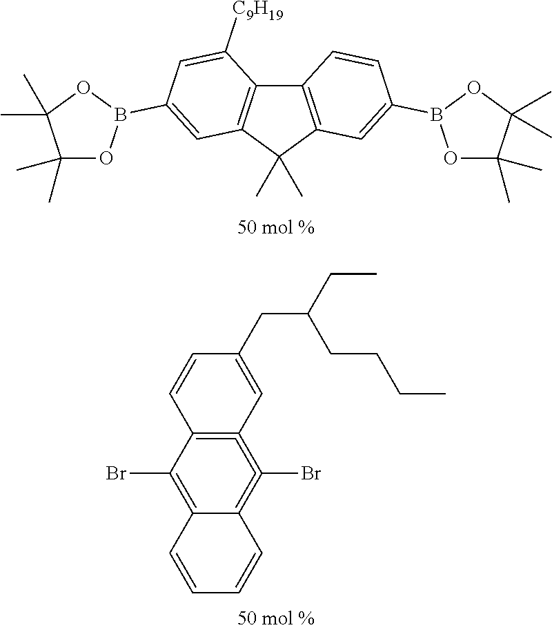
C12=C(C(C)(C)C3=C1C([C9H19])=CC(B1OC(C)(C)C(C)(C)O1)=C3)C=C(B1OC(C)(C)C(C)(C)O1)C=C2.C12=C(C(Br)=C3C(=C=1Br)C=CC=C3)C=CC(CC(CC)CCCC)=C2
